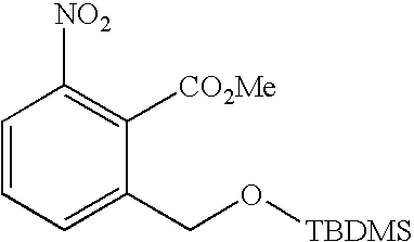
C1=CC=C(CO[TBDMS])C([CO2Me])=C1[NO2]
